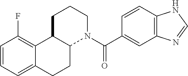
C1=CC=C2C(=C1F)C1C(CC2)N(C(C2=CC3=C(C=C2)NC=N3)=O)CCC1
